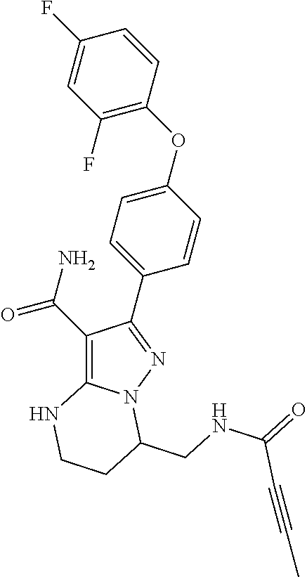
C1(C(N)=O)=C2N(N=C1C1=CC=C(OC3=C(F)C=C(F)C=C3)C=C1)C(CNC(=O)C#CC)CCN2
